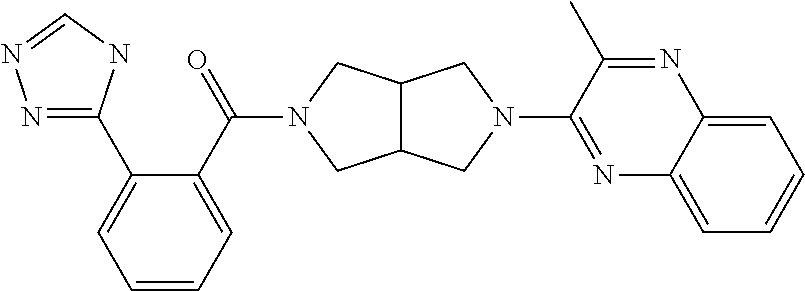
C12C(CN(C(=O)C3=CC=CC=C3C3=NN=CN3)C1)CN(C1=NC3=CC=CC=C3N=C1C)C2
